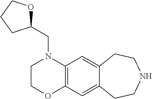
C(N1CCOC2=C1C=C1C(=C2)CCNCC1)C1OCCC1
